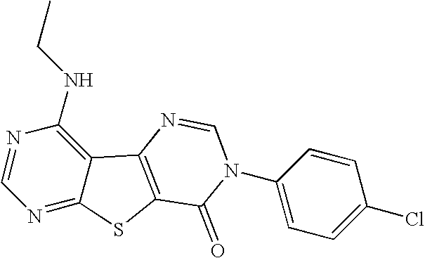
C1=NC(NCC)=C2C(=N1)SC1=C2N=CN(C2=CC=C(Cl)C=C2)C1=O
